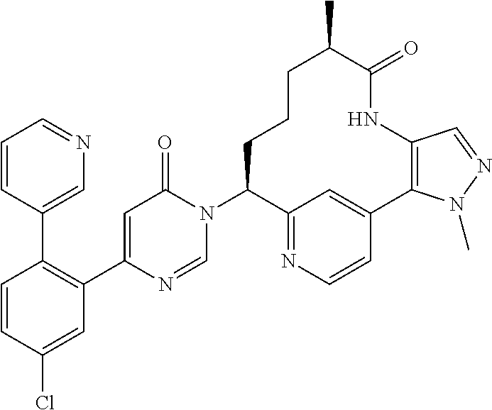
C1(C2=C(C3=CC(=O)N(C4C5=NC=CC(=C5)C5=C(C=NN5C)NC(=O)C(C)CCC4)C=N3)C=C(Cl)C=C2)=CN=CC=C1
